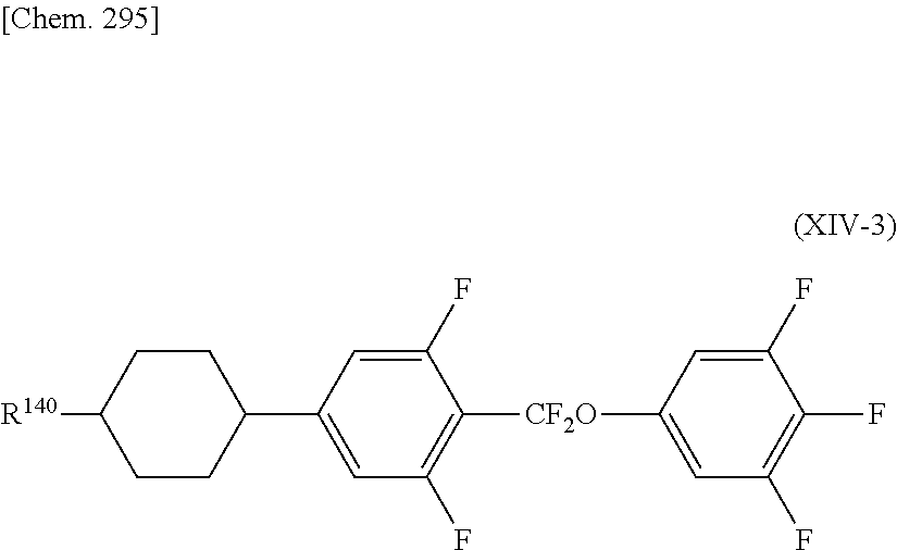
C1(C2=CC(F)=C([CF2O]C3=CC(F)=C(F)C(F)=C3)C(F)=C2)CCC([R140])CC1
